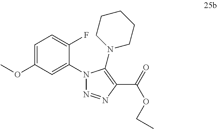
C1=C(OC)C=C(N2N=NC(C(OCC)=O)=C2N2CCCCC2)C(F)=C1
